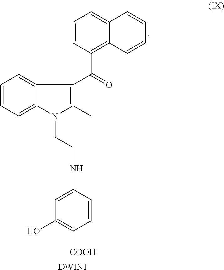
C1=CC(C(=O)C2=C(C)N(CCNC3=CC(O)=C([COOH])C=C3)C3=CC=CC=C32)=C2C(=C1)C=CC=C2.[DWIN1]
